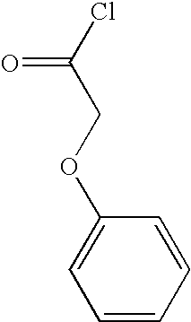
C1=CC=CC(OCC(Cl)=O)=C1
